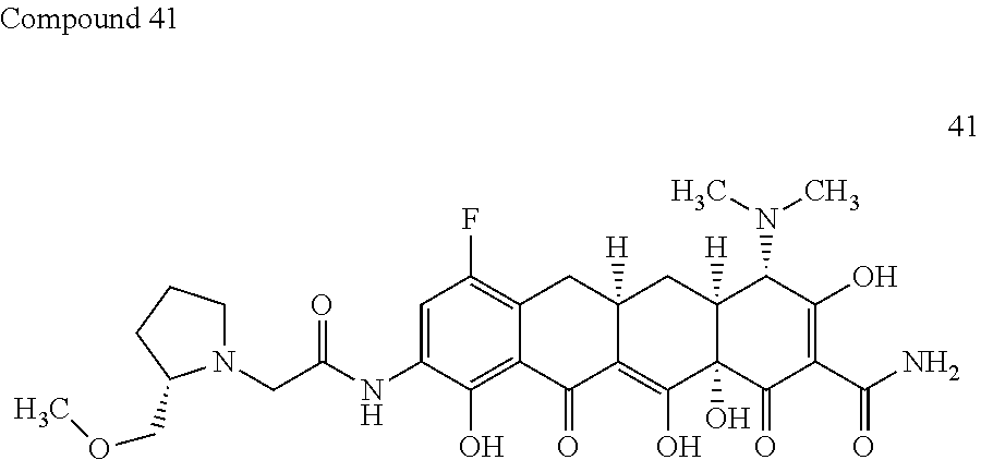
C12([H])C(O)(C(=O)C(C(N)=O)=C(O)C1N(C)C)C(O)=C1C([H])(C2)CC2=C(F)C=C(NC(CN3CCCC3COC)=O)C(O)=C2C1=O
